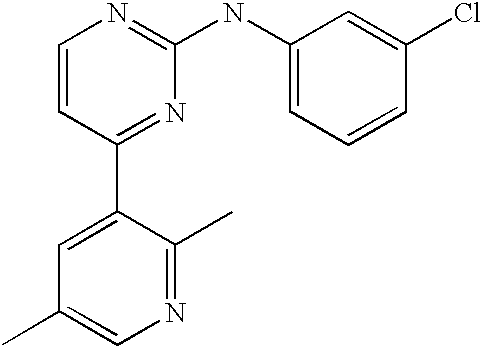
C1=CC(C2=CC(C)=CN=C2C)=NC(NC2=CC=CC(Cl)=C2)=N1
